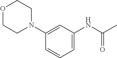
C1=C(N2CCOCC2)C=CC=C1NC(C)=O
